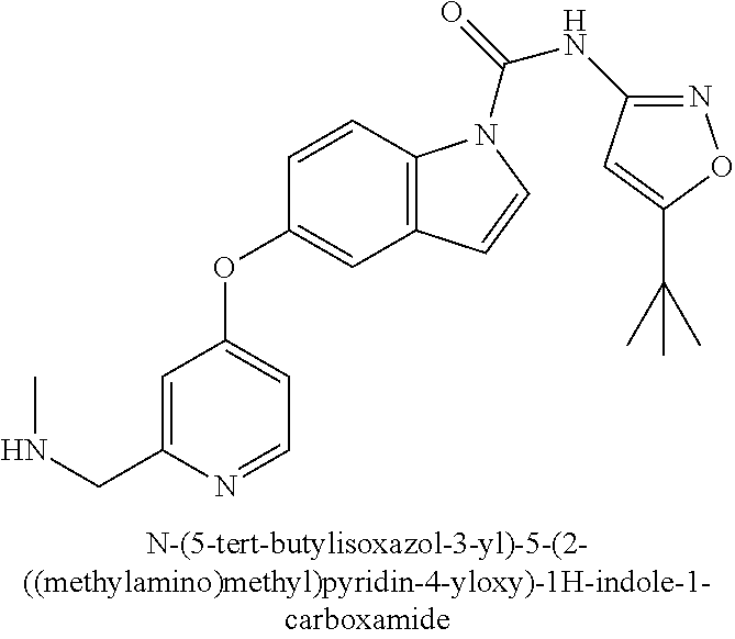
C1=CC2=C(C=C1OC1=CC=NC(CNC)=C1)C=CN2C(=O)NC1=NOC(C(C)(C)C)=C1
